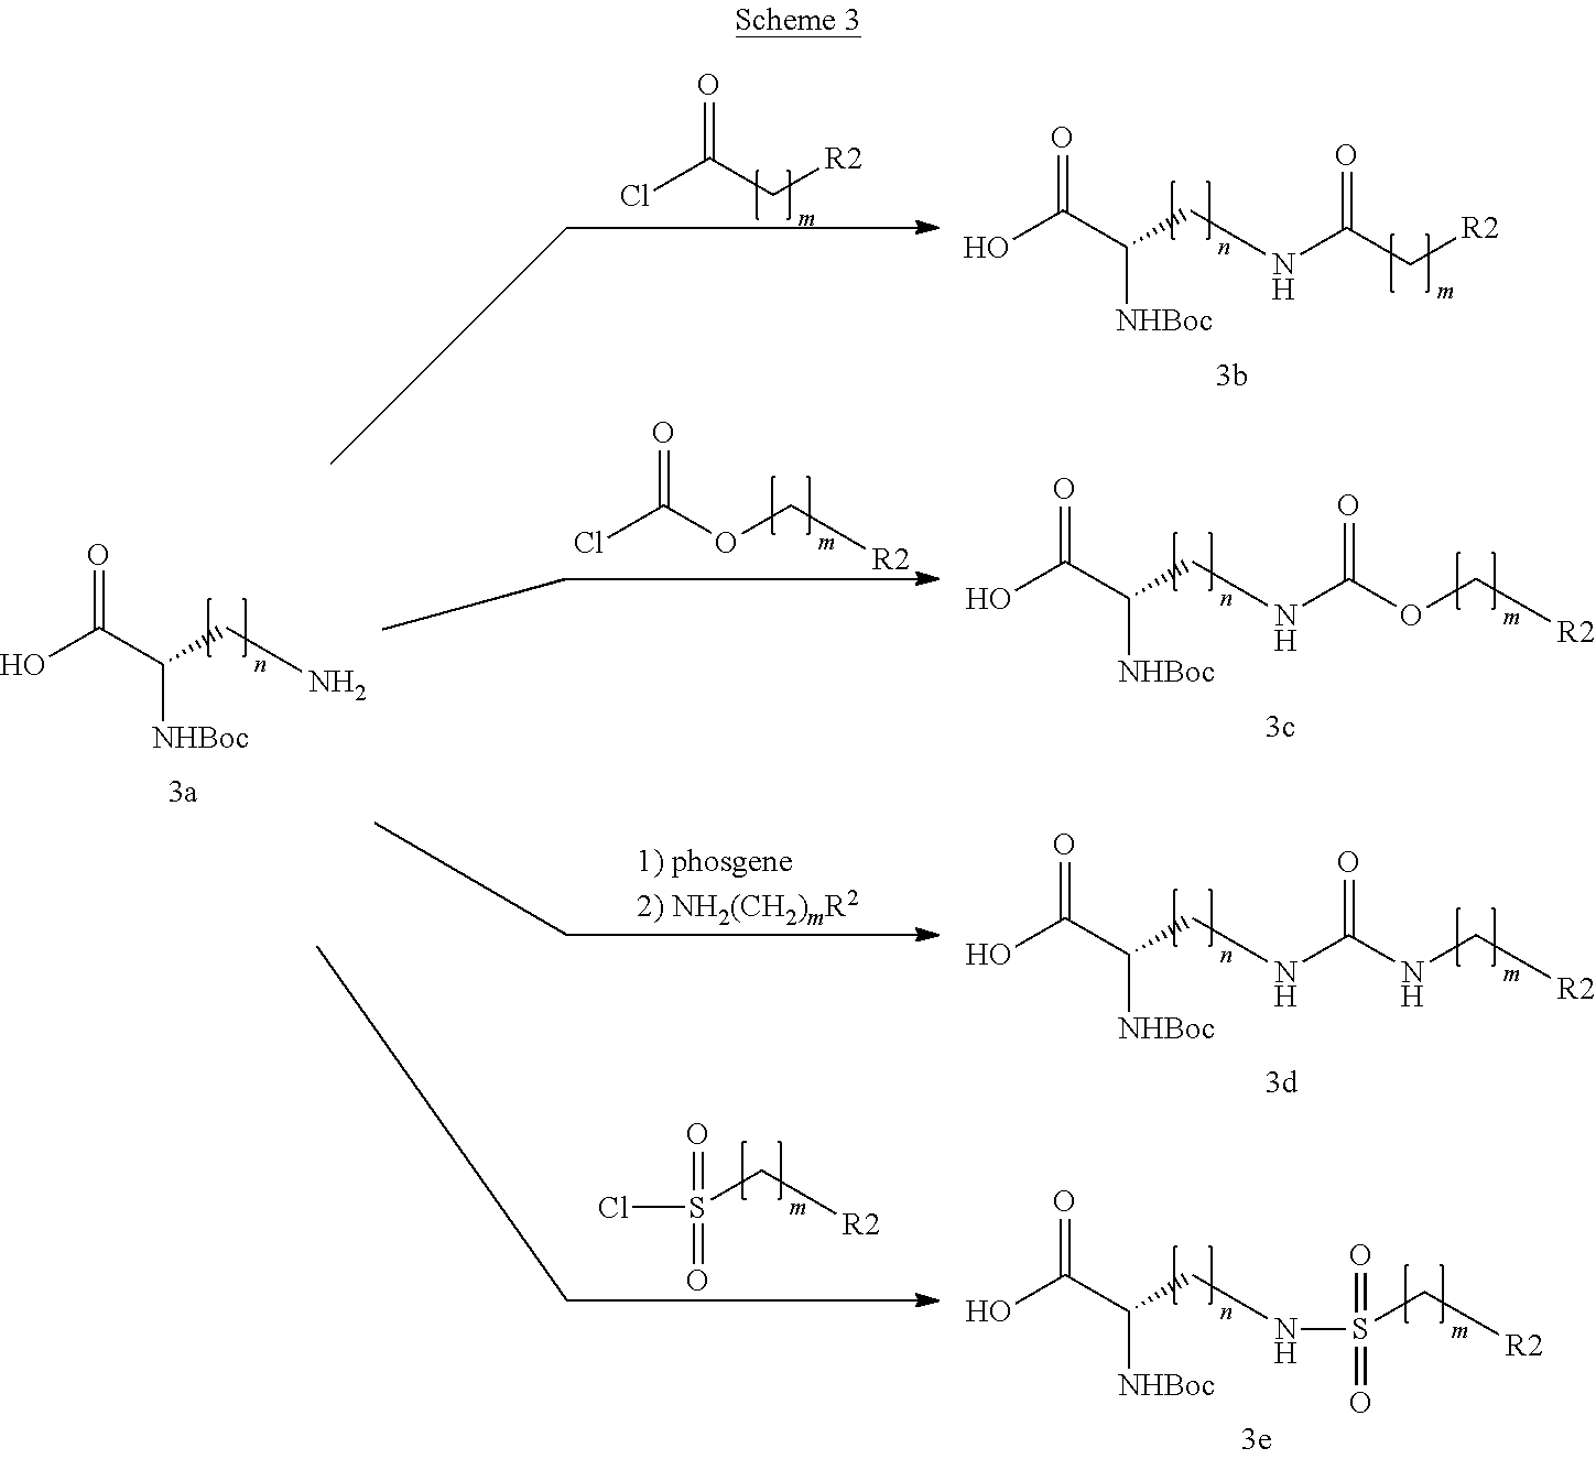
OC(C(CN)[NHBoc])=O.ClC(OC[R2])=O.ClC(C[R2])=O.OC(C(CNC(C[R2])=O)[NHBoc])=O.OC(C(CNC(OC[R2])=O)[NHBoc])=O.OC(C(CNC(NC[R2])=O)[NHBoc])=O.S(C[R2])(Cl)(=O)=O.OC(C(CNS(C[R2])(=O)=O)[NHBoc])=O
